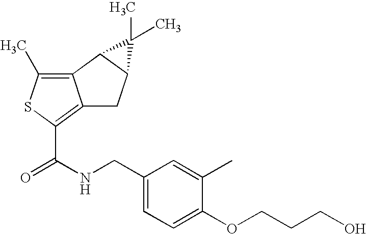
C12=C(C)SC(C(NCC3=CC=C(OCCCO)C(C)=C3)=O)=C1CC1C2C1(C)C
